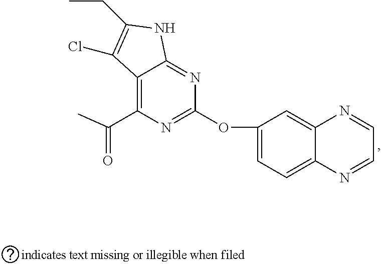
C12=C(C(=O)C)N=C(OC3=CC=C4C(=C3)N=CC=N4)N=C1NC(CC)=C2Cl
